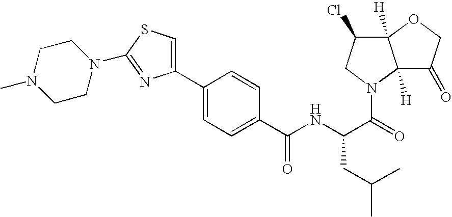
C1CN(C2=NC(C3=CC=C(C(=O)NC(C(=O)N4CC(Cl)C5([H])C4([H])C(=O)CO5)CC(C)C)C=C3)=CS2)CCN1C
